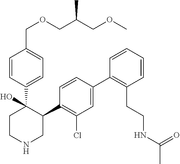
C1=CC(C2(O)CCNCC2C2=C(Cl)C=C(C3=C(CCNC(C)=O)C=CC=C3)C=C2)=CC=C1COCC(COC)C
